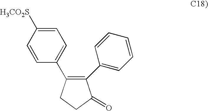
C1=C([H3CO2S])C=CC(C2=C(C3=CC=CC=C3)C(=O)CC2)=C1
